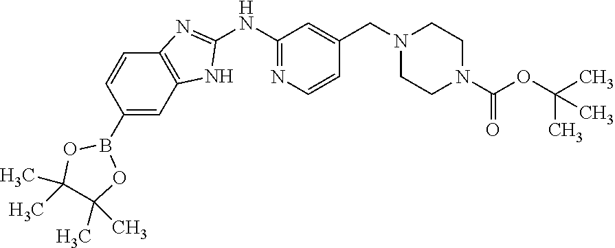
C1(NC2=NC=CC(CN3CCN(C(OC(C)(C)C)=O)CC3)=C2)=NC2=C(N1)C=C(B1OC(C)(C)C(C)(C)O1)C=C2
